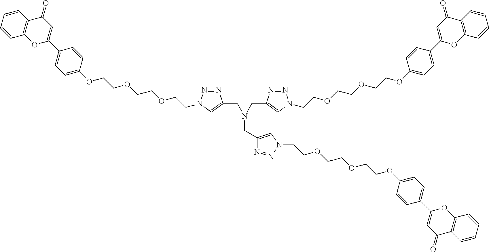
C1=CC2=C(C=C1)OC(C1=CC=C(OCCOCCOCCN3N=NC(CN(CC4=CN(CCOCCOCCOC5=CC=C(C6=CC(=O)C7=C(O6)C=CC=C7)C=C5)N=N4)CC4=CN(CCOCCOCCOC5=CC=C(C6=CC(=O)C7=C(O6)C=CC=C7)C=C5)N=N4)=C3)C=C1)=CC2=O
